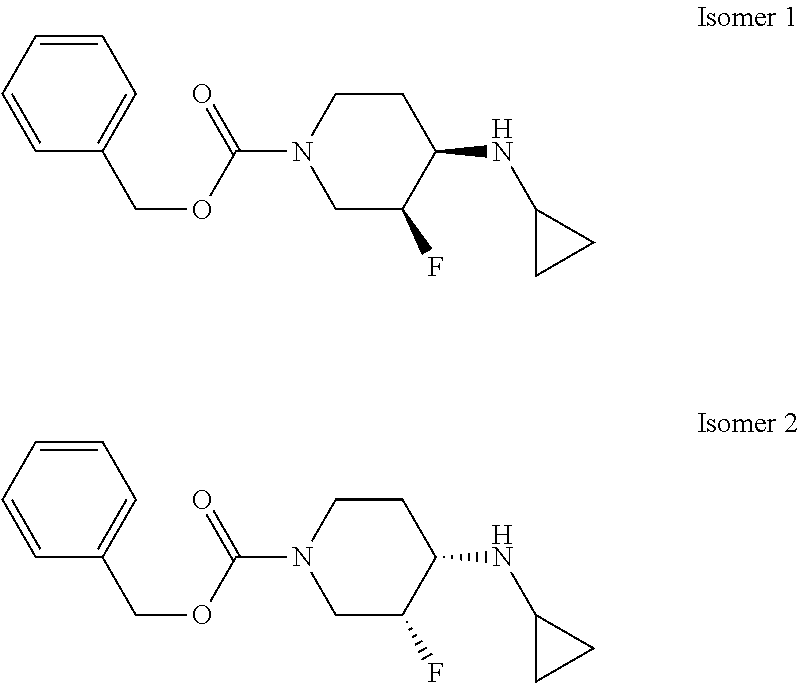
C(N1CC(F)C(NC2CC2)CC1)(OCC1=CC=CC=C1)=O.C(N1CC(F)C(NC2CC2)CC1)(OCC1=CC=CC=C1)=O
